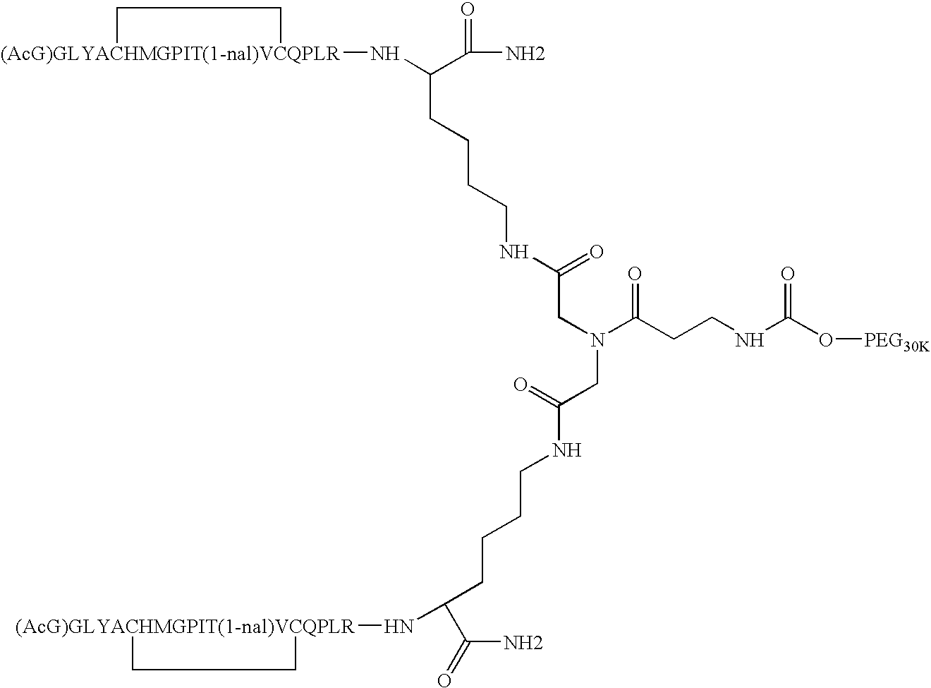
[(AcG)GLYACHMGPIT(1-nal)VCQPLR]1(NC(C(N)=O)CCCCNC(CN(CC(NCCCCC(C(=O)N)N[(AcG)GLYACHMGPIT(1-nal)VCQPLR]2CC2)=O)C(CCNC(O[PEG30K])=O)=O)=O)CC1
